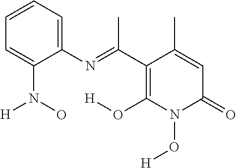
C1=CC=C(N=C(C2=C(O[H])N(O[H])C(=O)C=C2C)C)C(N(O)[H])=C1
